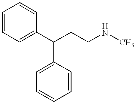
C1=CC=CC(C(CCNC)C2=CC=CC=C2)=C1
